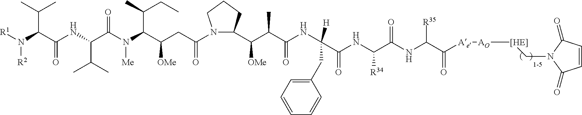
C1=CC(=O)N(C[[HE]][AO][Ae]C(C(NC(C(NC(C(NC(C(C(C2N(C(CC(C(N(C(C(NC(C(N([R1])[R2])C(C)C)=O)C(C)C)=O)[Me])C(C)CC)[OMe])=O)CCC2)[OMe])C)=O)(CC2=CC=CC=C2)[H])=O)[R34])=O)[R35])=O)C1=O
